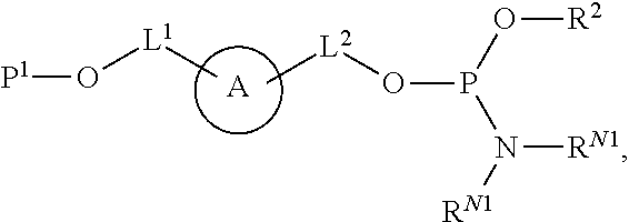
[A].[P1]O[L1]C.C[L2]OP(N([RN1])[RN1])O[R2]
